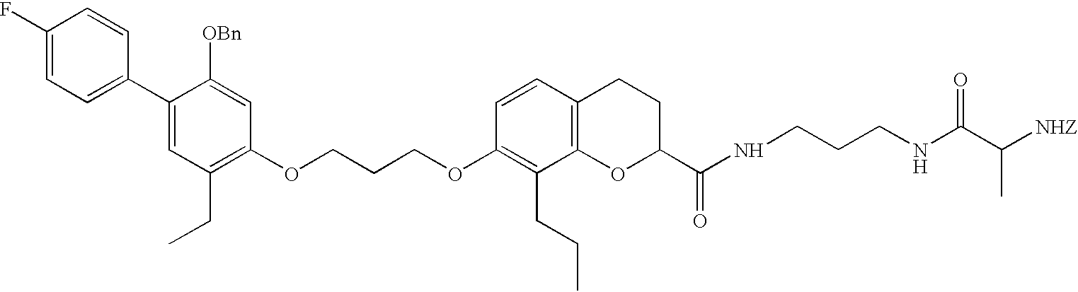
C1(F)=CC=C(C2=CC(CC)=C(OCCCOC3=C(CCC)C4=C(C=C3)CCC(C(NCCCNC(C([NHZ])C)=O)=O)O4)C=C2[OBn])C=C1
